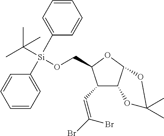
C1(C=C(Br)Br)C2C(OC1CO[Si](C1=CC=CC=C1)(C(C)(C)C)C1=CC=CC=C1)OC(C)(C)O2
